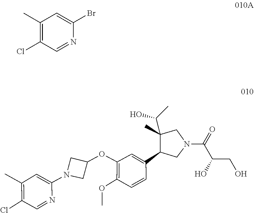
C1=C(C2C(C(C)O)(C)CN(C(C(CO)O)=O)C2)C=CC(OC)=C1OC1CN(C2=CC(C)=C(Cl)C=N2)C1.C1(C)=C(Cl)C=NC(Br)=C1
